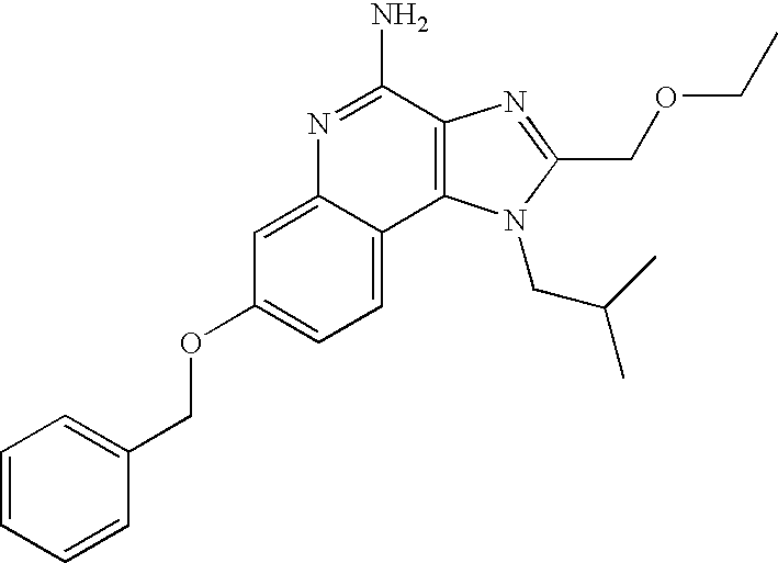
C1=C2C(=CC=C1OCC1=CC=CC=C1)C1=C(C(N)=N2)N=C(COCC)N1CC(C)C
